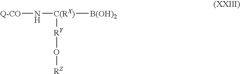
N([C(RX)]([B(OH)2])[RY]O[RZ])[Q-CO]
